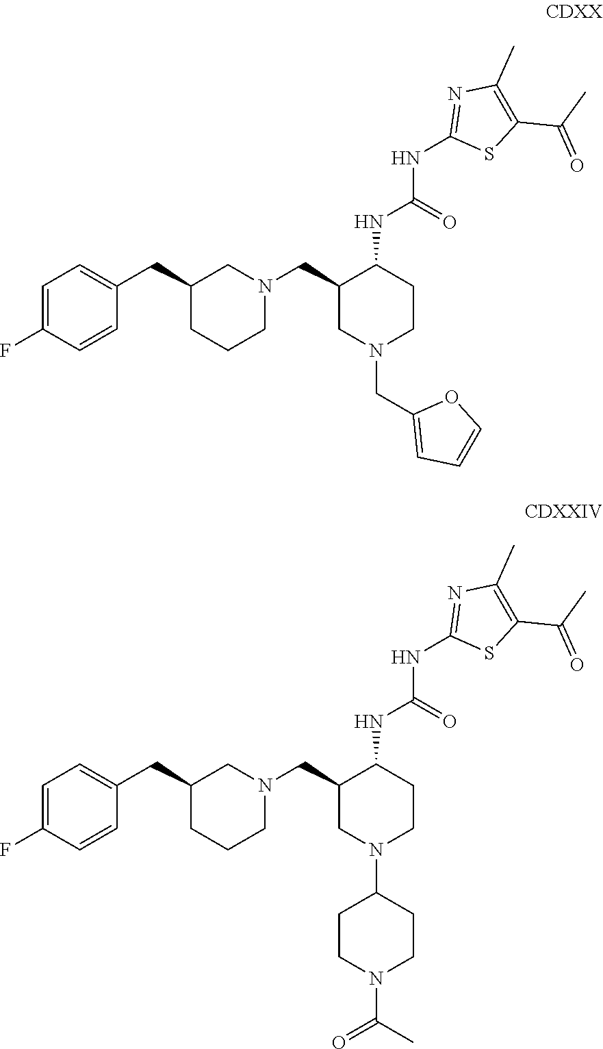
C1=C(F)C=CC(CC2CCCN(CC3CN(CC4=CC=CO4)CCC3NC(=O)NC3=NC(C)=C(C(=O)C)S3)C2)=C1.C1=C(F)C=CC(CC2CCCN(CC3CN(C4CCN(C(C)=O)CC4)CCC3NC(=O)NC3=NC(C)=C(C(=O)C)S3)C2)=C1
